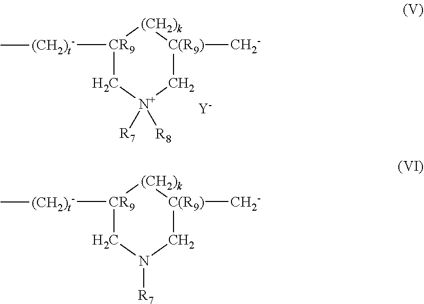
[CR9]1([(CH2)t-]C)C[N+]([R7])([R8])C[C(R9)]([CH2-])[(CH2)k]1.[Y].[CR9]1([(CH2)t-]C)CN([R7])C[C(R9)]([CH2-])[(CH2)k]1
